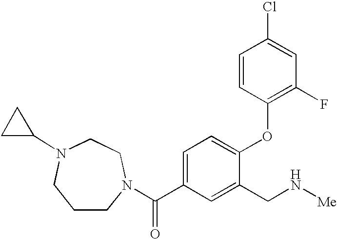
N1(C(C2=CC=C(OC3=C(F)C=C(Cl)C=C3)C(CN[Me])=C2)=O)CCN(C2CC2)CCC1
